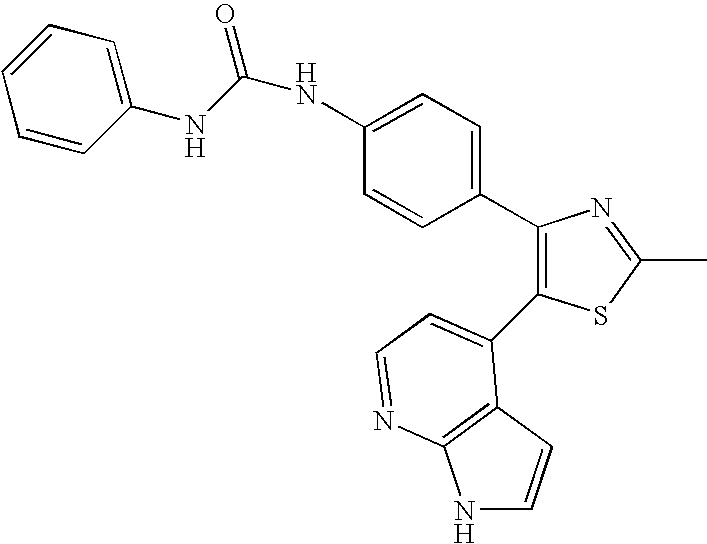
C1(NC(NC2=CC=CC=C2)=O)=CC=C(C2=C(C3=CC=NC4=C3C=CN4)SC(C)=N2)C=C1
